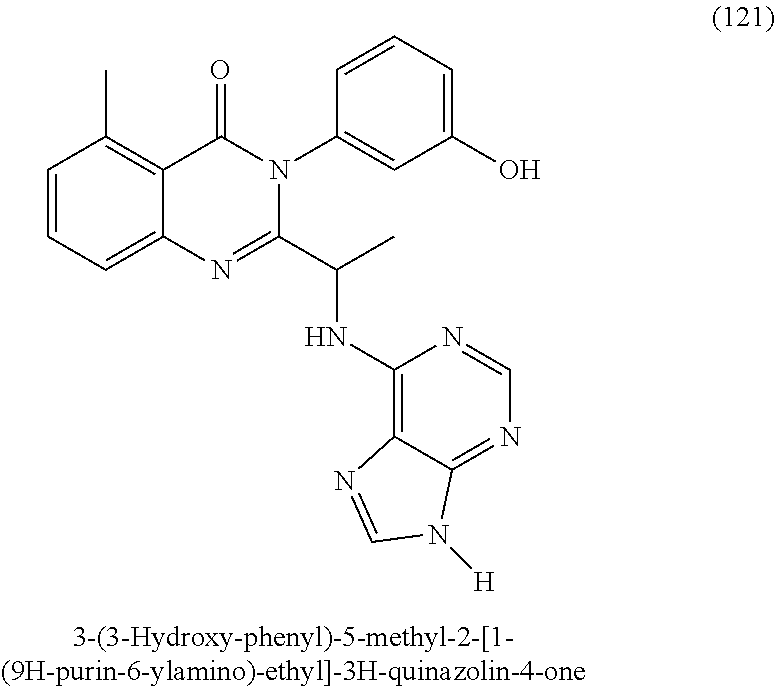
C1=CC=C2C(=C1C)C(=O)N(C1=CC(O)=CC=C1)C(C(NC1=C3C(=NC=N1)N([H])C=N3)C)=N2
